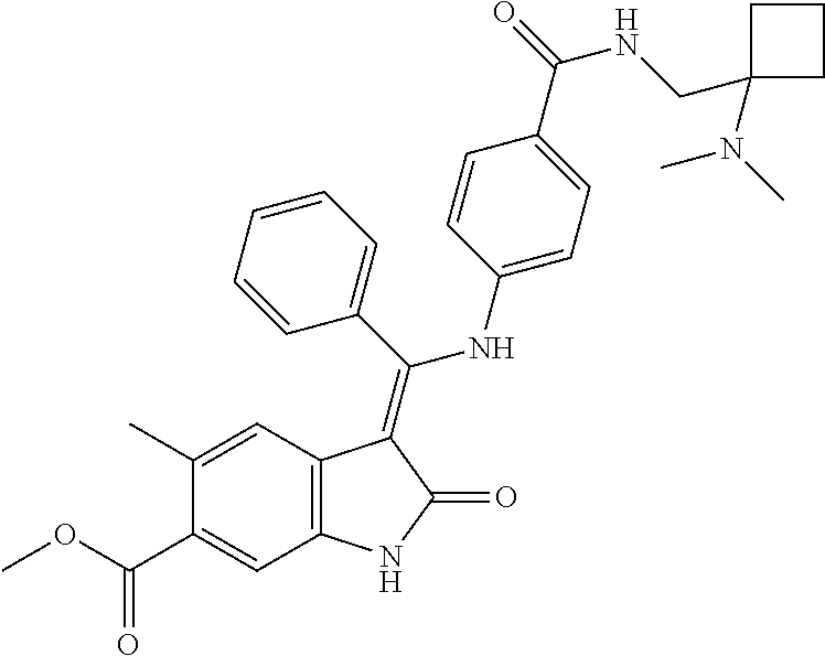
C1(C)=CC2=C(C=C1C(OC)=O)NC(=O)C2=C(C1=CC=CC=C1)NC1=CC=C(C(=O)NCC2(N(C)C)CCC2)C=C1
